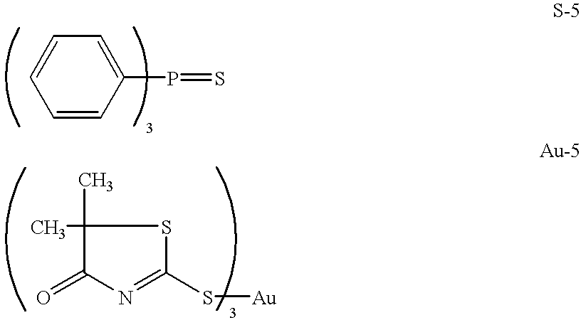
C1=CC=CC(P=S)=C1.C1(=O)C(C)(C)SC(S[Au])=N1
